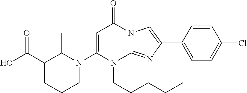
CC1C(C(O)=O)CCCN1C1=CC(=O)N2C(=NC(C3=CC=C(Cl)C=C3)=C2)N1CCCCC
